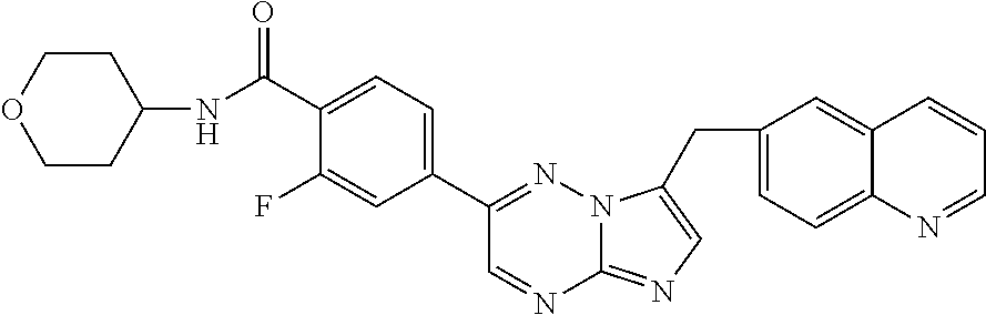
C(C1=CC=C(C2=NN3C(=NC=C3CC3=CC=C4C(=C3)C=CC=N4)N=C2)C=C1F)(=O)NC1CCOCC1
